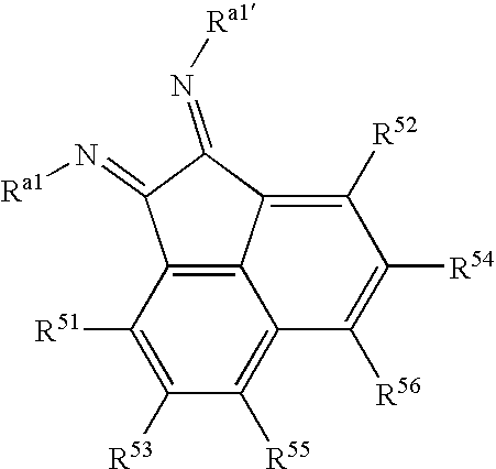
C1([R51])=C([R53])C([R55])=C2C3=C1C(=N[Ra1])C(=N[Ra1])C3=C([R52])C([R54])=C2[R56]
